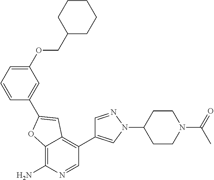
C12=C(N)N=CC(C3=CN(C4CCN(C(C)=O)CC4)N=C3)=C1C=C(C1=CC(OCC3CCCCC3)=CC=C1)O2
